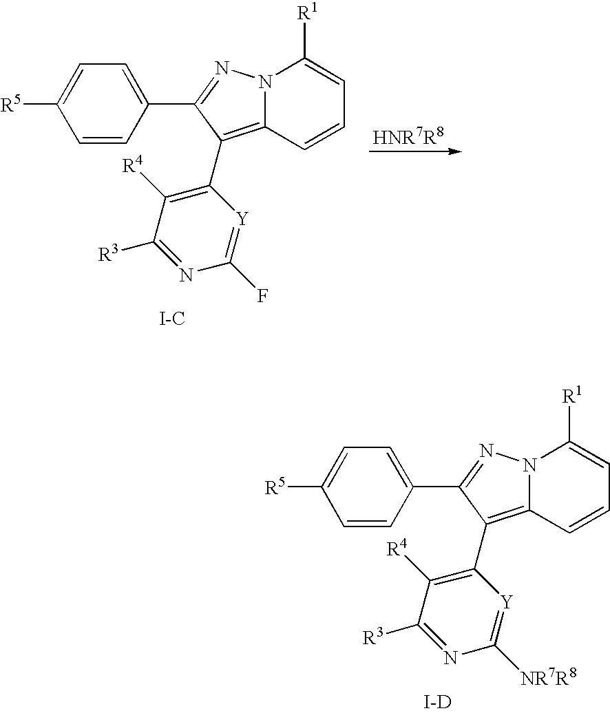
C1=CC(C2=NN3C(=C2C2=C([R4])C([R3])=NC(F)=[Y]2)C=CC=C3[R1])=CC=C1[R5].[I-C].C1=CC(C2=NN3C(=C2C2=C([R4])C([R3])=NC([NR7R8])=[Y]2)C=CC=C3[R1])=CC=C1[R5].[I-D]
